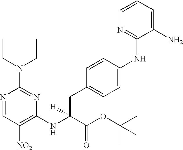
N1=CC([NO2])=C(NC(C(OC(C)(C)C)=O)([H])CC2=CC=C(NC3=NC=CC=C3N)C=C2)N=C1N(CC)CC
